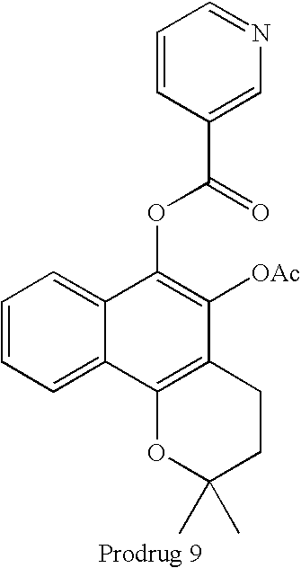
C1=CC=C2C(=C1)C(OC(=O)C1=CN=CC=C1)=C([OAc])C1=C2OC(C)(C)CC1
